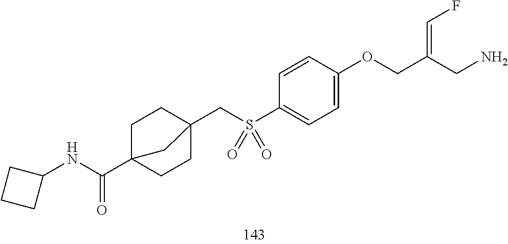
S(=O)(C1=CC=C(OCC(CN)=CF)C=C1)(CC12CCC(C(NC3CCC3)=O)(CC1)C2)=O
